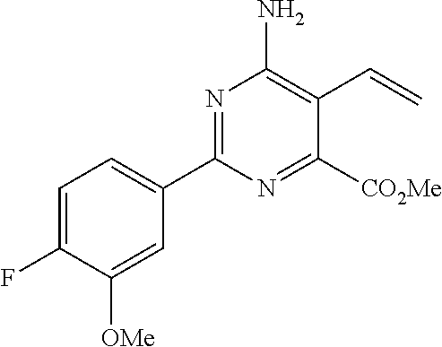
C1(C2=NC(N)=C(C=C)C([CO2Me])=N2)=CC=C(F)C([OMe])=C1
